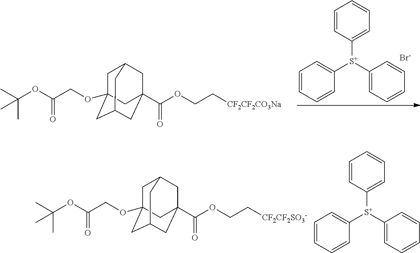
C1([S+](C2=CC=CC=C2)C2=CC=CC=C2)=CC=CC=C1.[Br-].C1C2(OCC(OC(C)(C)C)=O)CC3CC(C(=O)OCC[CF2CF2CO3Na])(CC1C3)C2.C1C2(OCC(OC(C)(C)C)=O)CC3CC(C(=O)OCC[CF2CF2SO3-])(CC1C3)C2.C1([S+](C2=CC=CC=C2)C2=CC=CC=C2)=CC=CC=C1
